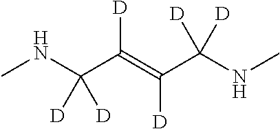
CNC(C(=C(C(NC)([D])[D])[D])[D])([D])[D]
